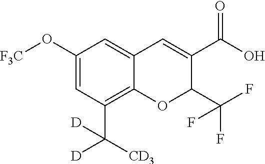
C1(O[F3C])=CC(C([CD3])([D])[D])=C2C(=C1)C=C(C(O)=O)C(C(F)(F)F)O2
